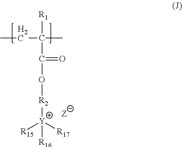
CCC(C)([R1])C(O[R2][Y]([R16])([R15])[R17])=O
